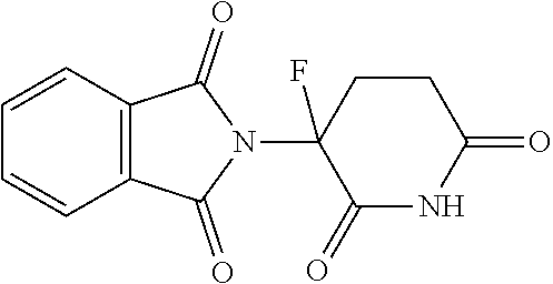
C1=CC2=C(C=C1)C(=O)N(C1(F)C(=O)NC(=O)CC1)C2=O
